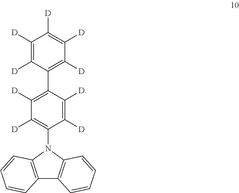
[D]C1=C(C2=C([D])C([D])=C(N3C4=C(C5=C3C=CC=C5)C=CC=C4)C([D])=C2[D])C([D])=C([D])C([D])=C1[D]
